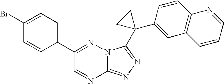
C12=NN=C(C3(C4=CC5=C(C=C4)N=CC=C5)CC3)N1N=C(C1=CC=C(Br)C=C1)C=N2
